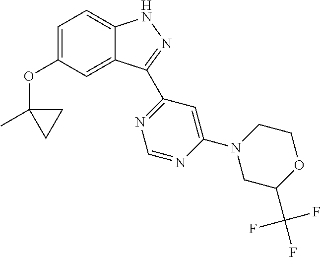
C1=C(OC2(C)CC2)C=C2C(=C1)NN=C2C1=NC=NC(N2CC(C(F)(F)F)OCC2)=C1
